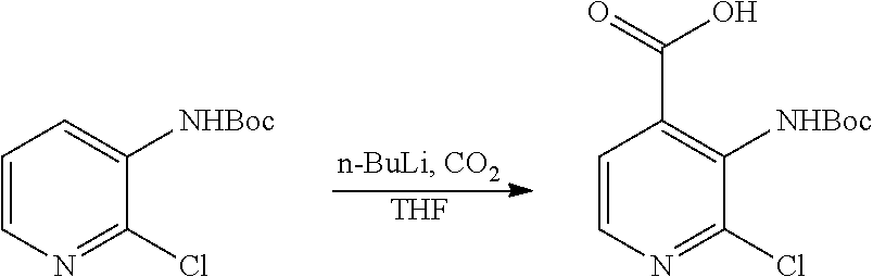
[THF].C1=CN=C(Cl)C([NHBoc])=C1C(=O)O.C1=CN=C(Cl)C([NHBoc])=C1
